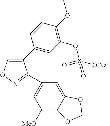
C1(C2=CC(OS([O-Na+])(=O)=O)=C(OC)C=C2)=CON=C1C1=CC([MeO])=C2C(=C1)OCO2
